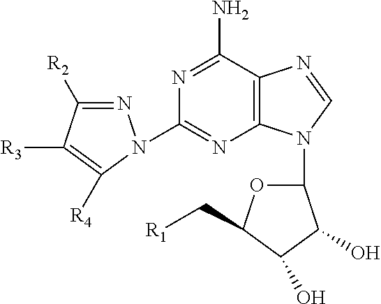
N1=C([R2])C([R3])=C([R4])N1C1=NC2=C(C(N)=N1)N=CN2C1OC(C[R1])C(O)C1O
